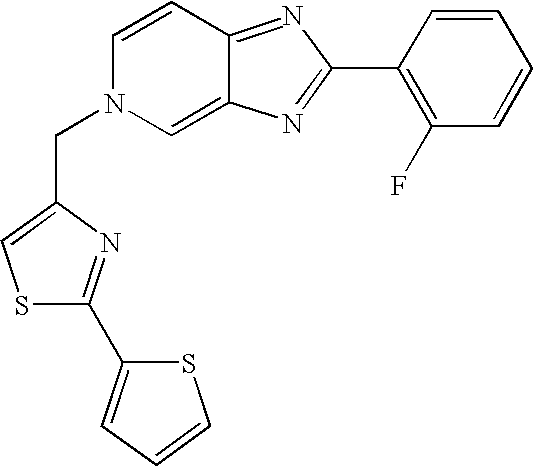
S1C(C2=CC=CS2)=NC(CN2C=C3C(=NC(C4=C(F)C=CC=C4)=N3)C=C2)=C1
